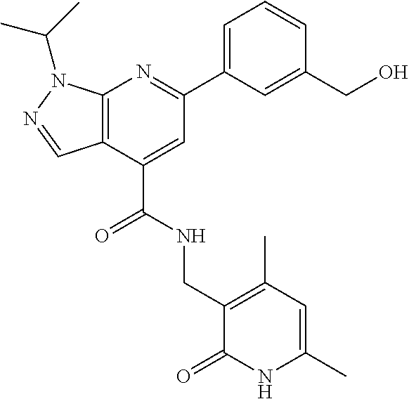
C(=O)(NCC1=C(C)C=C(C)NC1=O)C1=CC(C2=CC=CC(CO)=C2)=NC2=C1C=NN2C(C)C
